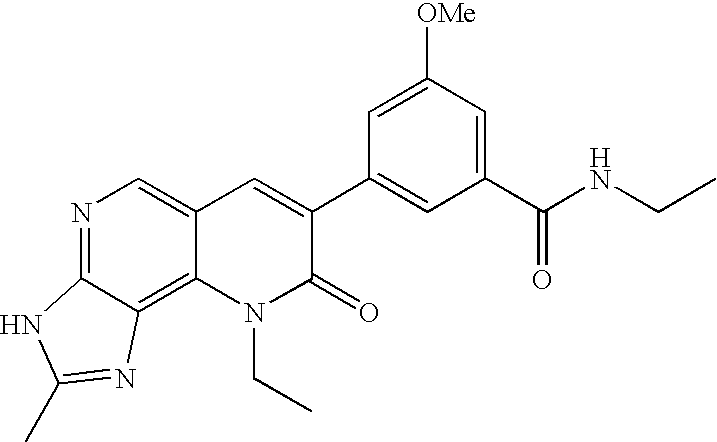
N1=C2C(=C3C(=C1)C=C(C1=CC(C(NCC)=O)=CC([OMe])=C1)C(=O)N3CC)N=C(C)N2
